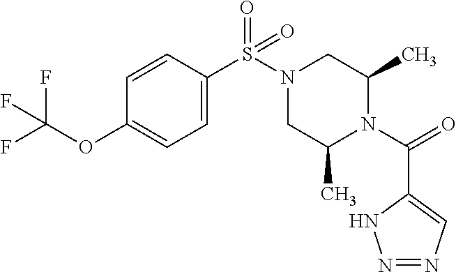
C1=CC(S(N2CC(C)N(C(=O)C3=CN=NN3)C(C)C2)(=O)=O)=CC=C1OC(F)(F)F
